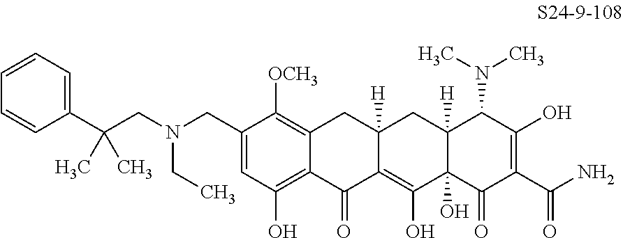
C1(CN(CC(C2=CC=CC=C2)(C)C)CC)=CC(O)=C2C(=C1[OCH3])CC1([H])C(=C(O)C3(O)C([H])(C1)C(N(C)C)C(O)=C(C(N)=O)C3=O)C2=O
